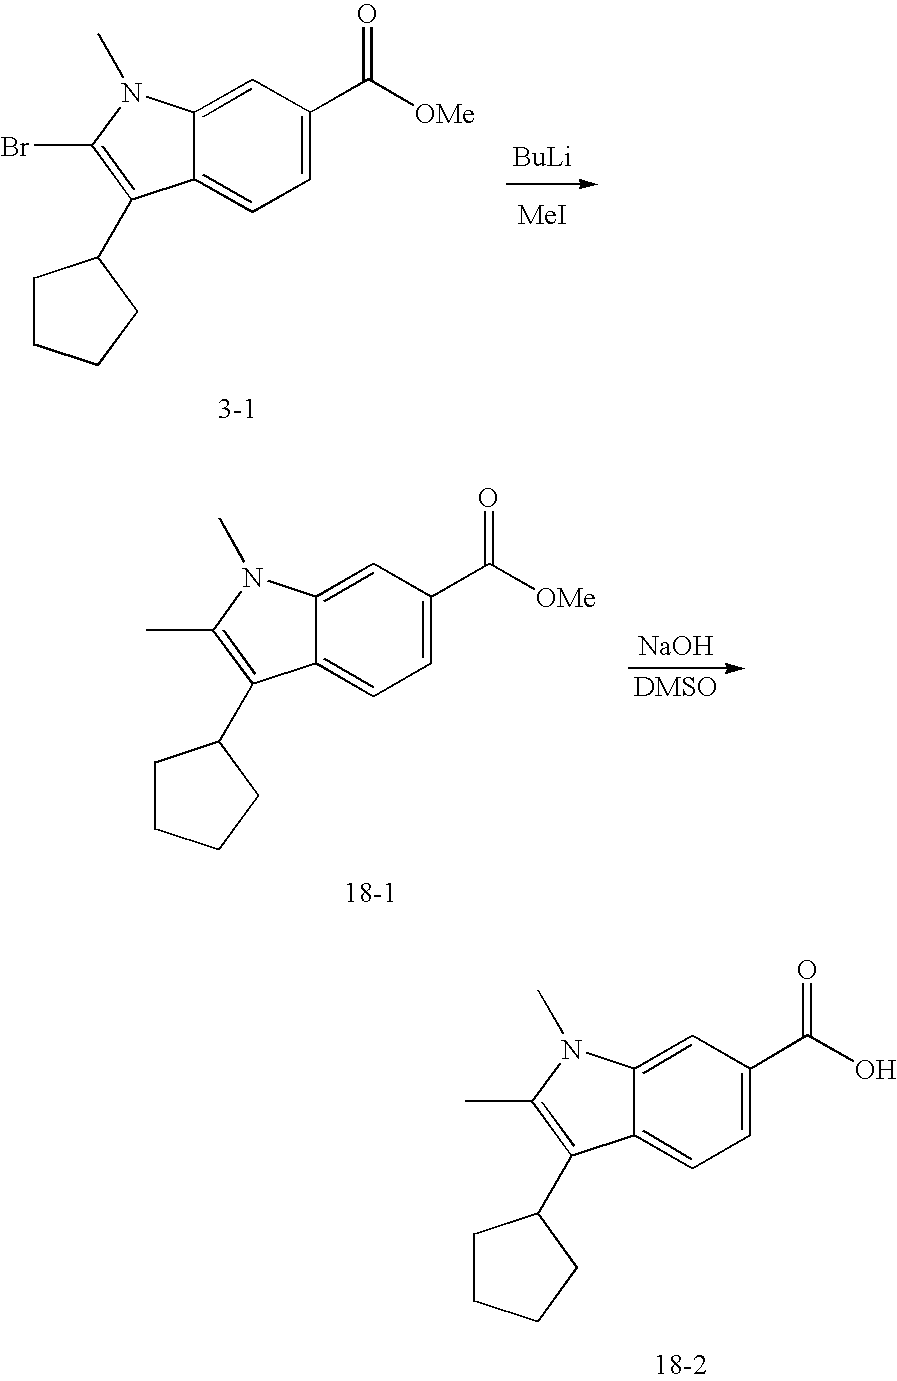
C(C1=CC=C2C(=C1)N(C)C(Br)=C2C1CCCC1)([OMe])=O.[BuLi].[MeI].C(C1=CC=C2C(=C1)N(C)C(C)=C2C1CCCC1)([OMe])=O.[NaOH].[DMSO].C(C1=CC=C2C(=C1)N(C)C(C)=C2C1CCCC1)(O)=O
